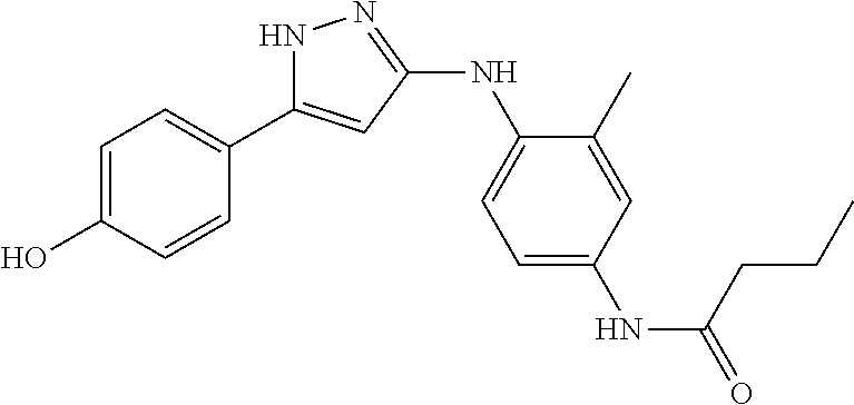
N1C(C2=CC=C(O)C=C2)=CC(NC2=CC=C(NC(=O)CCC)C=C2C)=N1
